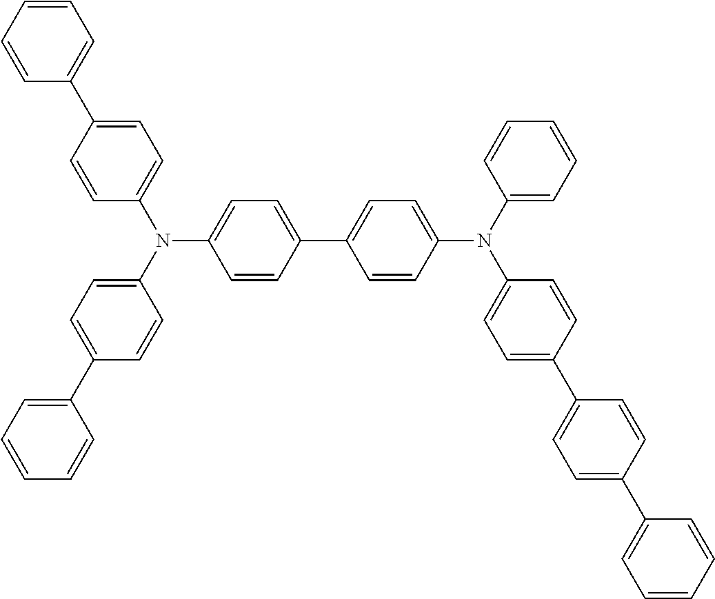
C1(C2=CC=C(N(C3=CC=C(C4=CC=CC=C4)C=C3)C3=CC=C(C4=CC=C(N(C5=CC=CC=C5)C5=CC=C(C6=CC=C(C7=CC=CC=C7)C=C6)C=C5)C=C4)C=C3)C=C2)=CC=CC=C1
